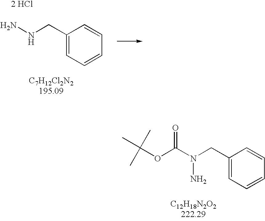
NNCC1=CC=CC=C1.[2 HCl].[C7H12Cl2N2195.09].C(N(CC1=CC=CC=C1)N)(OC(C)(C)C)=O.[C12H18N2O2222.29]
